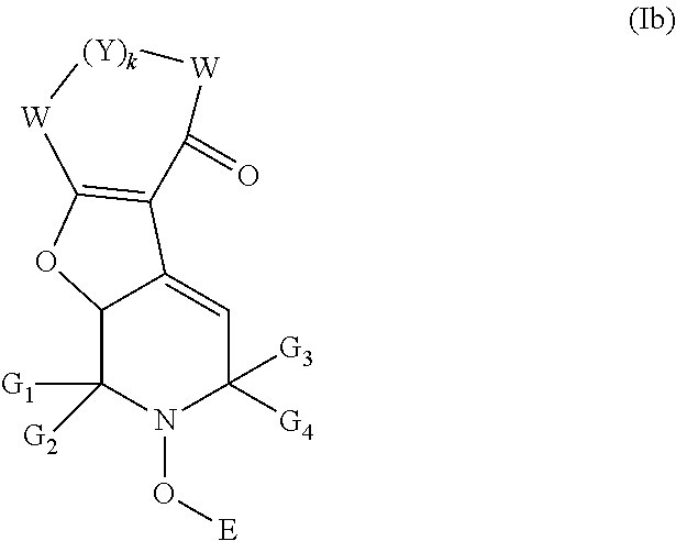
C12C([G1])([G2])N(O[E])C([G3])([G4])C=C1C1=C(O2)[W][(Y)k][W]C1=O
